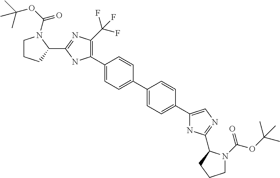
C1(C2=C(C(F)(F)F)N=C(C3N(C(OC(C)(C)C)=O)CCC3)N2)=CC=C(C2=CC=C(C3=CN=C(C4N(C(OC(C)(C)C)=O)CCC4)N3)C=C2)C=C1
